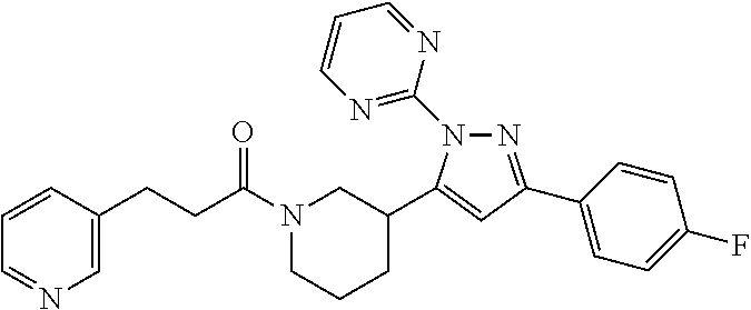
N1(C(CCC2=CN=CC=C2)=O)CCCC(C2=CC(C3=CC=C(F)C=C3)=NN2C2=NC=CC=N2)C1
